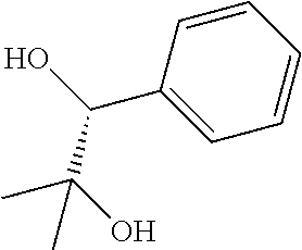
C1=CC(C(O)C(O)(C)C)=CC=C1
